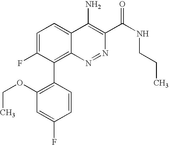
C1=C(F)C(C2=C(OCC)C=C(F)C=C2)=C2C(=C1)C(N)=C(C(NCCC)=O)N=N2
